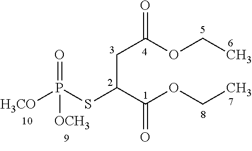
C(C(C(OCC)=O)SP([H3CO])([OCH3])=O)C(OCC)=O
